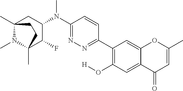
C1(C2=C(O[H])C=C3C(=C2)OC(C)=CC3=O)=NN=C(N(C2CC3(C)N(C)C(C)(C2F)CC3)C)C=C1
